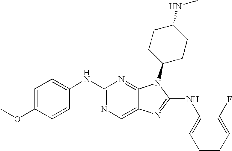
C1(NC2=CC=C(OC)C=C2)=NC=C2C(=N1)N(C1CCC(NC)CC1)C(NC1=CC=CC=C1F)=N2
